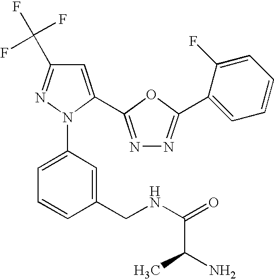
C1=C(C2=NN=C(C3=CC=CC=C3F)O2)N(C2=CC=CC(CNC(=O)C(N)C)=C2)N=C1C(F)(F)F
